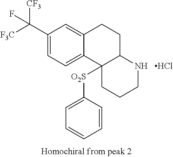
Cl.C1(C([F3C])([CF3])F)=CC=C2C(=C1)CCC1C2([O2S]C2=CC=CC=C2)CCCN1
